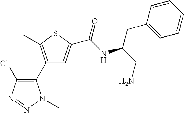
C1(C2=C(Cl)N=NN2C)=C(C)SC(C(NC(CN)CC2=CC=CC=C2)=O)=C1
